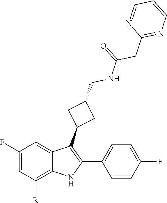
O=C(NCC1CC(C2=C(C3=CC=C(F)C=C3)NC3=C([R])C=C(F)C=C23)C1)CC1=NC=CC=N1
